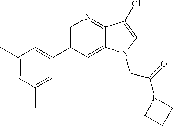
C1=C(C2=CC(C)=CC(C)=C2)C=C2C(=N1)C(Cl)=CN2CC(N1CCC1)=O
